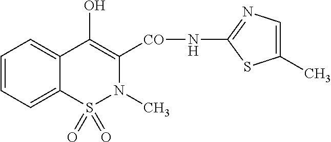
C1=CC=C2C(=C1)C(O)=C([CO]NC1=NC=C(C)S1)N(C)S2(=O)=O
